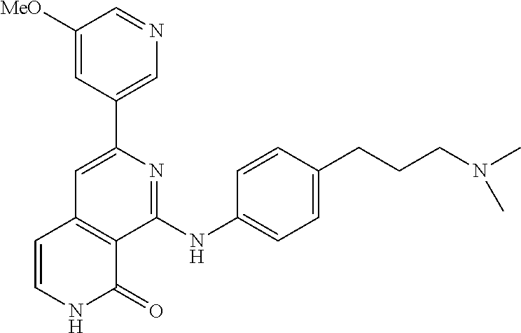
C1(C2=CN=CC([MeO])=C2)=CC2=C(C(NC3=CC=C(CCCN(C)C)C=C3)=N1)C(=O)NC=C2
